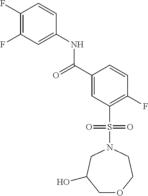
C1(F)=C(F)C=C(NC(C2=CC(S(N3CC(O)COCC3)(=O)=O)=C(F)C=C2)=O)C=C1
